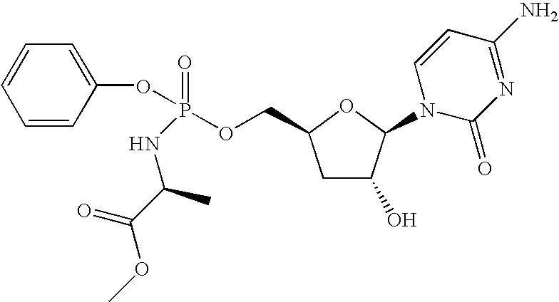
C1=CC(OP(=O)(OCC2CC(O)C(N3C(=O)N=C(N)C=C3)O2)NC(C(OC)=O)C)=CC=C1
